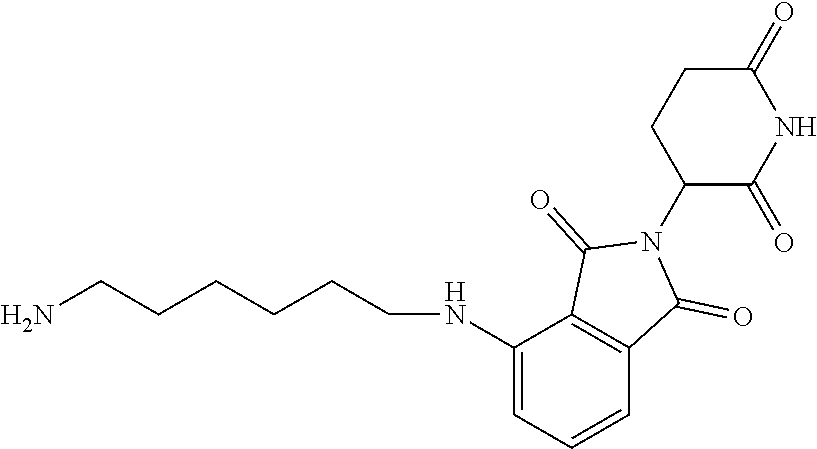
N(C1=CC=CC2=C1C(=O)N(C1C(=O)NC(=O)CC1)C2=O)CCCCCCN
